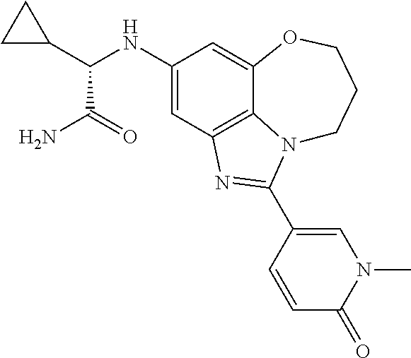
C1(NC(C2CC2)C(N)=O)=CC2=C3C(=C1)OCCCN3C(C1=CN(C)C(=O)C=C1)=N2
